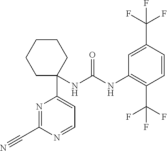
N1=C(C#N)N=CC=C1C1(NC(NC2=C(C(F)(F)F)C=CC(C(F)(F)F)=C2)=O)CCCCC1
